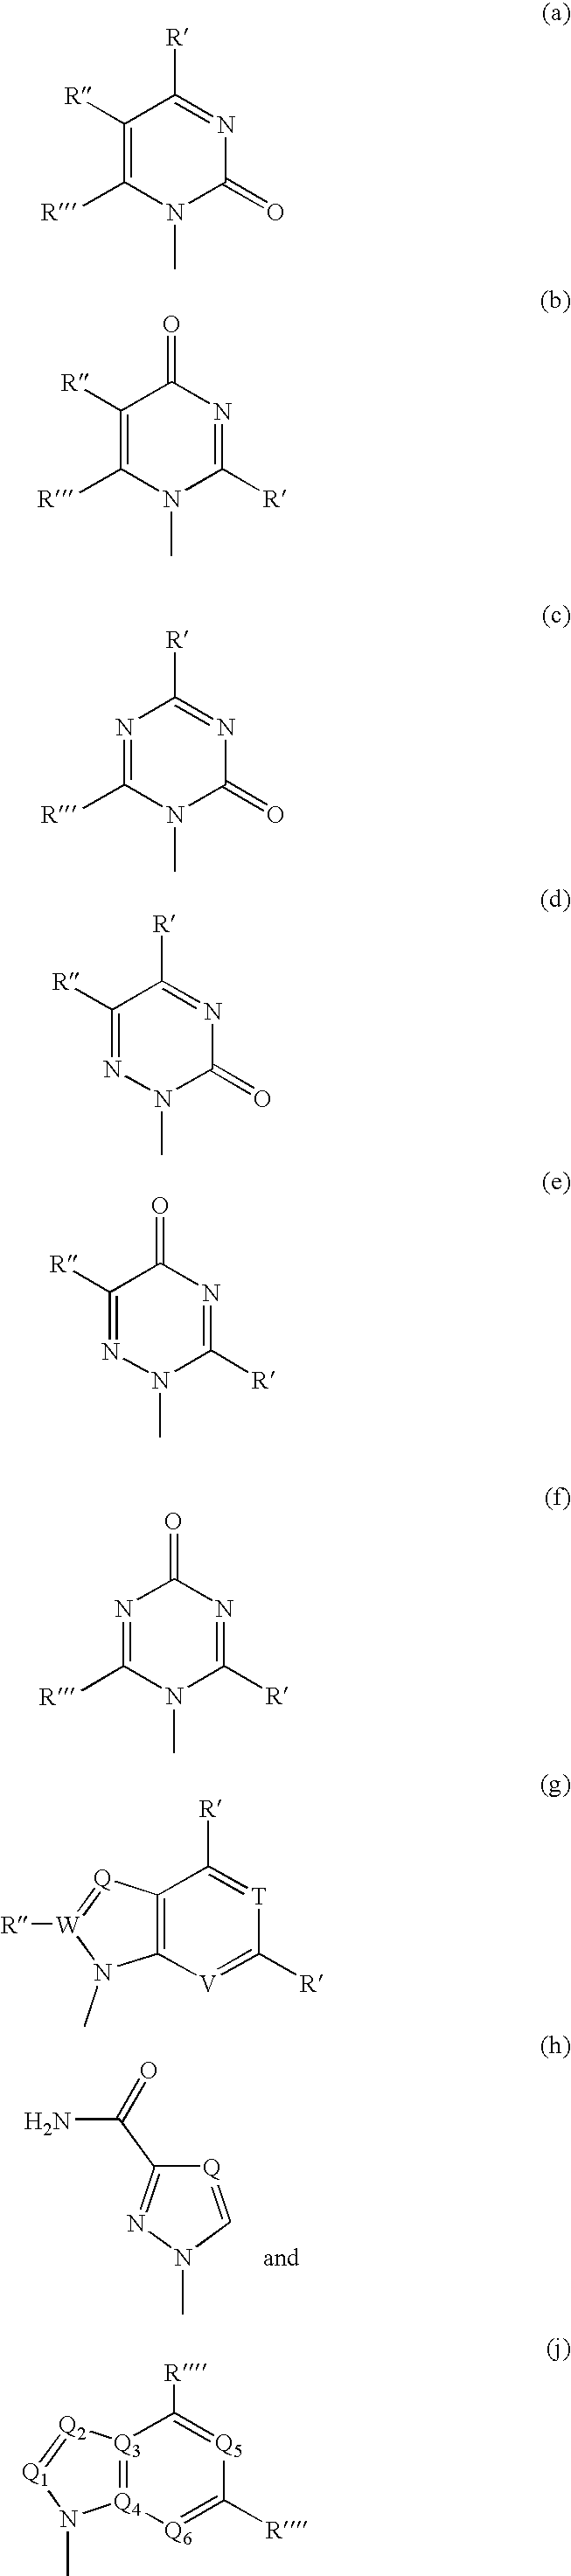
[Q]1=CN(C)N=C1C(N)=O.C1([R])=C([R])N(C)C(=O)N=C1[R].C1([R])=C([R])N(C)C([R])=NC1=O.N1=C([R])N(C)C(=O)N=C1[R].C1([R])=NN(C)C(=O)N=C1[R].C1([R])=NN(C)C([R])=NC1=O.N1=C([R])N(C)C([R])=NC1=O.C12=C([V]=C([R])[T]=C1[R])N(C)[W]([R])=[Q]2.[Q3]12=[Q4]([Q6]=C([R])[Q5]=C1[R])N(C)[Q1]=[Q2]2
